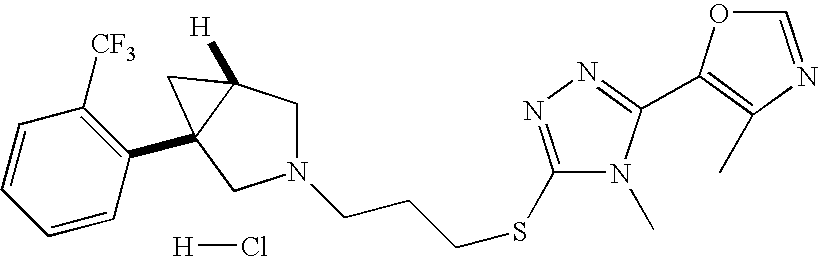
[H]Cl.C1(SCCCN2CC3([H])C(C4=C([CF3])C=CC=C4)(C2)C3)=NN=C(C2=C(C)N=CO2)N1C
